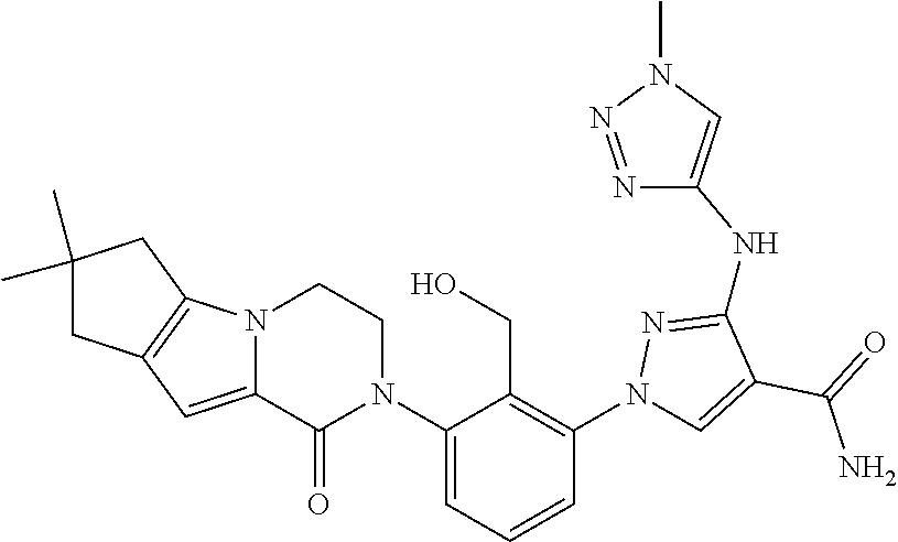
C12=CC3=C(N1CCN(C1=CC=CC(N4C=C(C(=O)N)C(NC5=CN(C)N=N5)=N4)=C1CO)C2=O)CC(C)(C)C3
